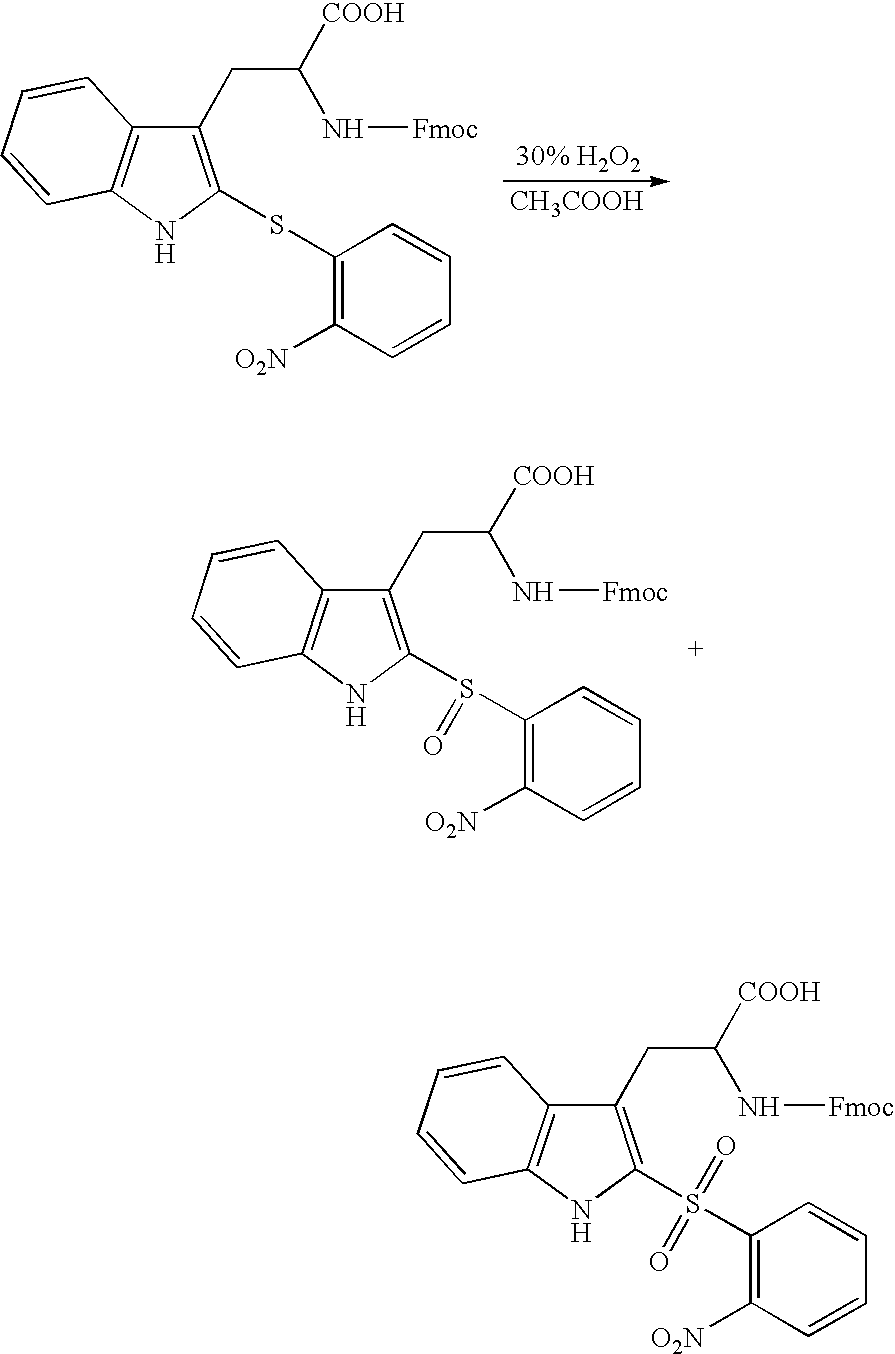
C1(CC([COOH])N[Fmoc])=C(SC2=C([O2N])C=CC=C2)NC2=C1C=CC=C2.[CH3COOH].C1(CC([COOH])N[Fmoc])=C(S(C2=C([O2N])C=CC=C2)=O)NC2=C1C=CC=C2.C1(CC([COOH])N[Fmoc])=C(S(C2=C([O2N])C=CC=C2)(=O)=O)NC2=C1C=CC=C2
